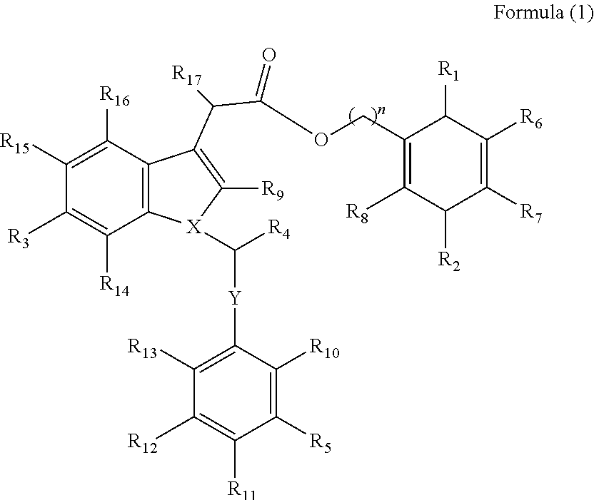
C12=C(C([R16])=C([R15])C([R3])=C1[R14])C(C(C(OCC1=C([R8])C([R2])C([R7])=C([R6])C1[R1])=O)[R17])=C([R9])[X]2C([R4])[Y]C1=C([R13])C([R12])=C([R11])C([R5])=C1[R10]
